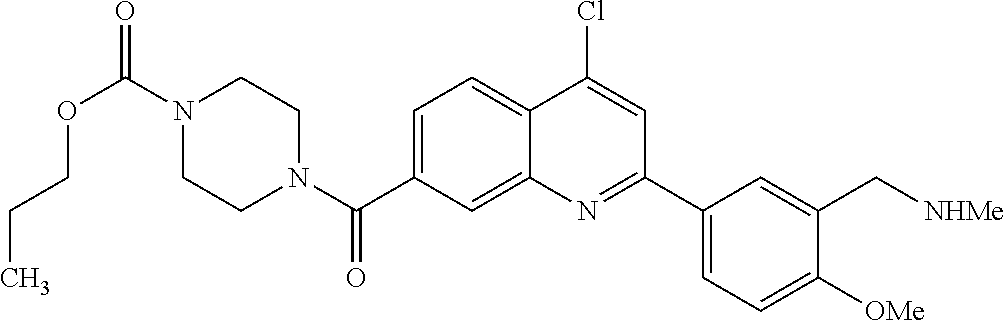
N1(C(OCCC)=O)CCN(C(=O)C2=CC=C3C(=C2)N=C(C2=CC=C([OMe])C(C[NHMe])=C2)C=C3Cl)CC1
